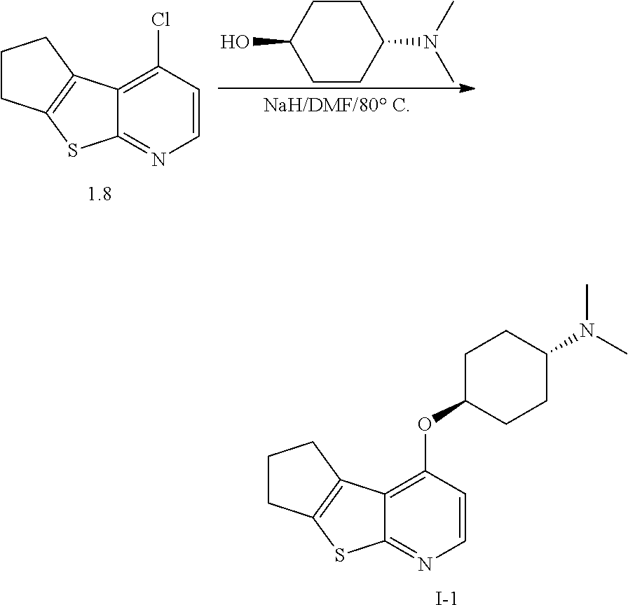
C1CC2=C(C1)C1=C(Cl)C=CN=C1S2.C1CC(N(C)C)CCC1O.C1CC2=C(C1)C1=C(OC3CCC(N(C)C)CC3)C=CN=C1S2.[I-]
